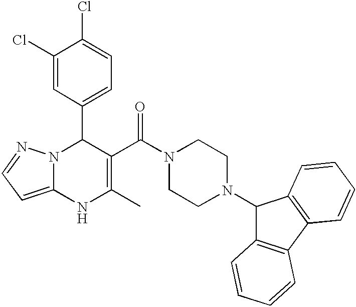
C1(Cl)=CC(C2N3C(=CC=N3)NC(C)=C2C(N2CCN(C3C4=C(C5=C3C=CC=C5)C=CC=C4)CC2)=O)=CC=C1Cl
